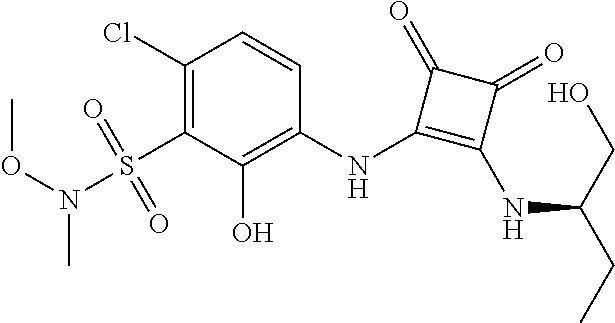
C1(Cl)=C(S(N(OC)C)(=O)=O)C(O)=C(NC2=C(NC(CO)CC)C(=O)C2=O)C=C1
